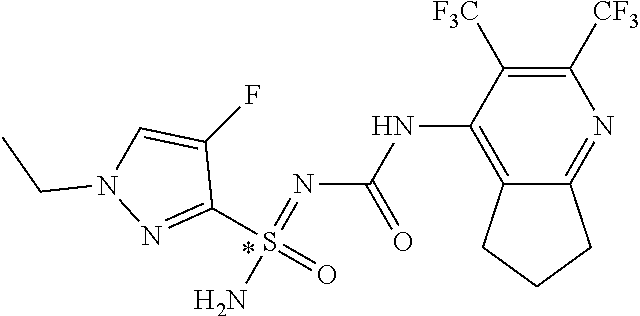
N(C1=C2C(=NC([CF3])=C1[F3C])CCC2)C(N=S(N)(C1=NN(CC)C=C1F)=O)=O
